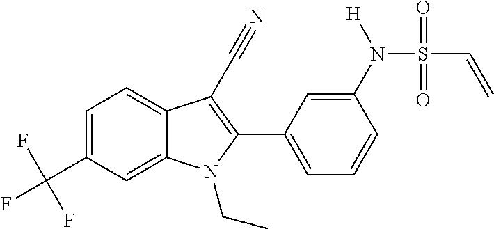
C1=C(C(F)(F)F)C=C2C(=C1)C(C#N)=C(C1=CC=CC(N(S(C=C)(=O)=O)[H])=C1)N2CC
